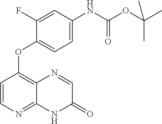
C1=C(NC(OC(C)(C)C)=O)C=C(F)C(OC2=C3C(=NC=C2)NC(=O)C=N3)=C1
